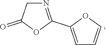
N1=C(C2=CC=CO2)OC(=O)C1
